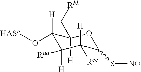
C1(C[Rbb])([H])C(O[HAS])([H])C([Raa])([H])C([H])([Rcc])C(S[NO])O1
